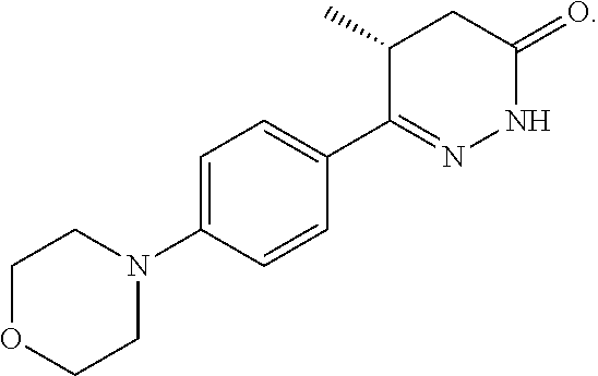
C1OCCN(C2=CC=C(C3=NNC(=O)CC3C)C=C2)C1
